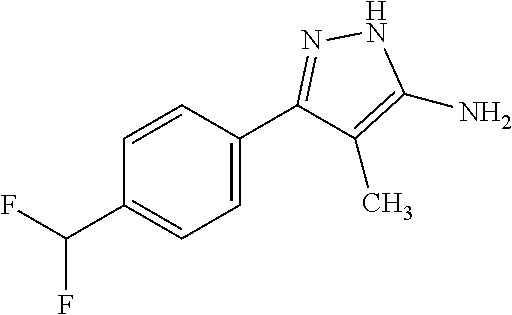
C1=CC(C2=NNC(N)=C2C)=CC=C1C(F)F
